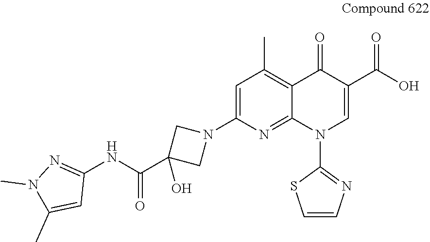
C1=C(N2CC(C(NC3=NN(C)C(C)=C3)=O)(O)C2)N=C2C(=C1C)C(=O)C(C(O)=O)=CN2C1=NC=CS1
